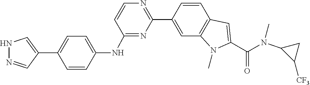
N(C(C1=CC2=C(N1C)C=C(C1=NC=CC(NC3=CC=C(C4=CNN=C4)C=C3)=N1)C=C2)=O)(C1C([CF3])C1)C
